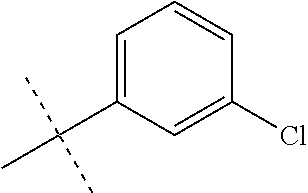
C1=C(C(C)(C)C)C=C(Cl)C=C1
